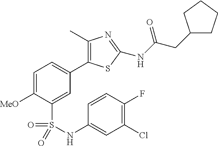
C1(C)=C(C2=CC=C([MeO])C(S(=O)(=O)NC3=CC(Cl)=C(F)C=C3)=C2)SC(NC(=O)CC2CCCC2)=N1
